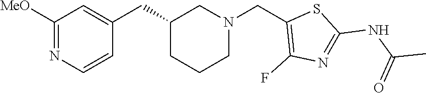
C1(CC2=CC([MeO])=NC=C2)CCCN(CC2=C(F)N=C(NC(C)=O)S2)C1
